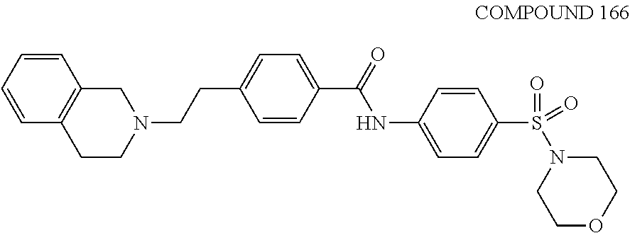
C(CC1=CC=C(C(=O)NC2=CC=C(S(N3CCOCC3)(=O)=O)C=C2)C=C1)N1CCC2=C(C1)C=CC=C2
